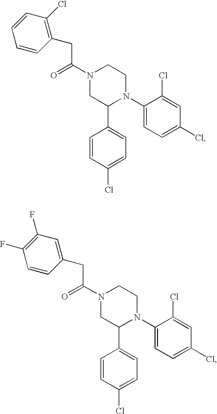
C(N1CC(C2=CC=C(Cl)C=C2)N(C2=CC=C(Cl)C=C2Cl)CC1)(=O)CC1=C(Cl)C=CC=C1.C(N1CC(C2=CC=C(Cl)C=C2)N(C2=CC=C(Cl)C=C2Cl)CC1)(=O)CC1=CC(F)=C(F)C=C1
